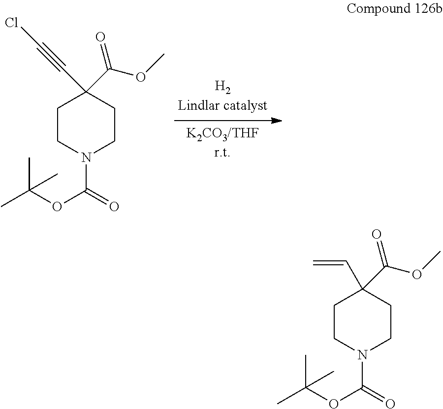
C1CN(C(=O)OC(C)(C)C)CCC1(C(OC)=O)C#CCl.C1CN(C(=O)OC(C)(C)C)CCC1(C(OC)=O)C=C
